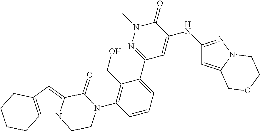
C12=C(C=C3N1CCN(C1=C(CO)C(C4=NN(C)C(=O)C(NC5=NN6C(=C5)COCC6)=C4)=CC=C1)C3=O)CCCC2
